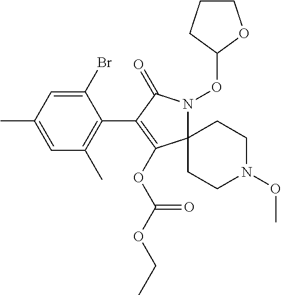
C1(Br)=CC(C)=CC(C)=C1C1=C(OC(OCC)=O)C2(N(OC3OCCC3)C1=O)CCN(OC)CC2
